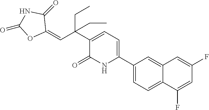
C1(C2=CC=C(C(C=C3C(=O)NC(=O)O3)(CC)CC)C(=O)N2)=CC=C2C(=C1)C=C(F)C=C2F
